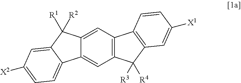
C12=CC3=C(C=C1C([R1])([R2])C1=CC([X2])=CC=C21)C1=C(C3([R3])[R4])C=C([X1])C=C1
